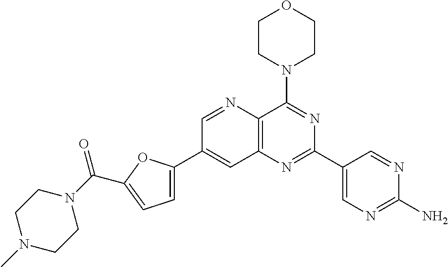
C1=C(C2=CC3=C(C(N4CCOCC4)=NC(C4=CN=C(N)N=C4)=N3)N=C2)OC(C(N2CCN(C)CC2)=O)=C1
